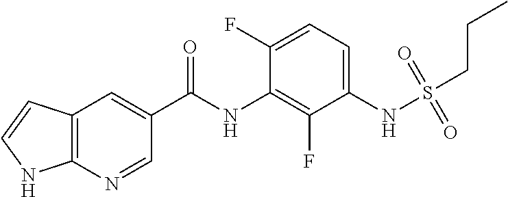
C12=C(N=CC(C(NC3=C(F)C(NS(=O)(=O)CCC)=CC=C3F)=O)=C1)NC=C2
